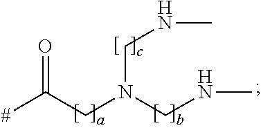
[#]C(=O)CN(CNC)CNC
